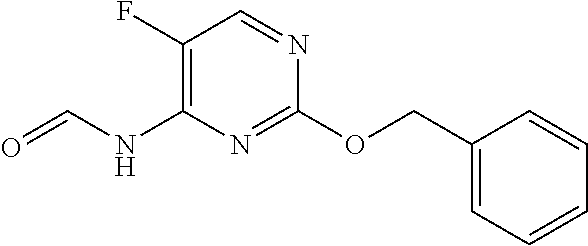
C1(F)=C(NC=O)N=C(OCC2=CC=CC=C2)N=C1
